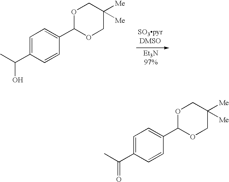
C1=C(C(C)O)C=CC(C2OCC([Me])([Me])CO2)=C1.C1=C(C(C)=O)C=CC(C2OCC([Me])([Me])CO2)=C1
